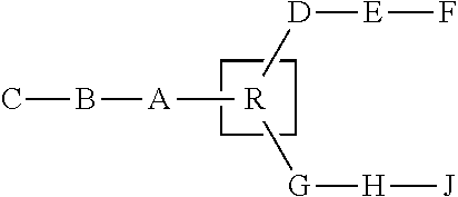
C1CCC1.CB[A]C.[R].C[D][E]F.C[G][H][J]
